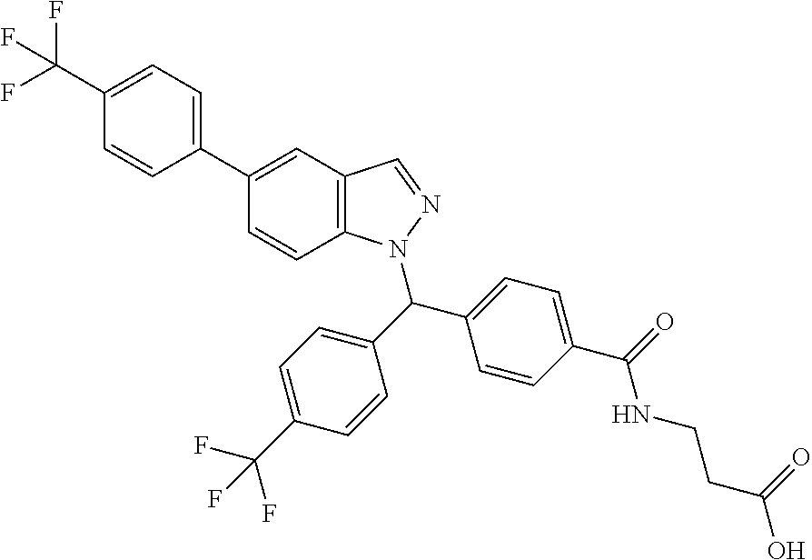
C1(C(F)(F)F)=CC=C(C2=CC3=C(C=C2)N(C(C2=CC=C(C(NCCC(O)=O)=O)C=C2)C2=CC=C(C(F)(F)F)C=C2)N=C3)C=C1
